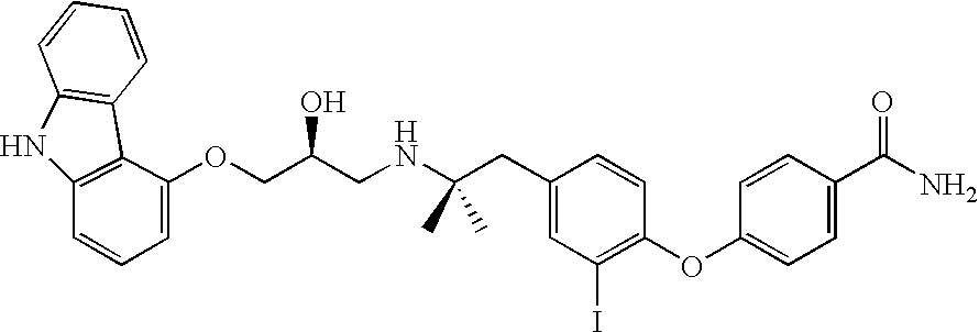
C12=C(C(OCC(CNC(CC3=CC(I)=C(OC4=CC=C(C(N)=O)C=C4)C=C3)(C)C)O)=CC=C1)C1=C(N2)C=CC=C1
